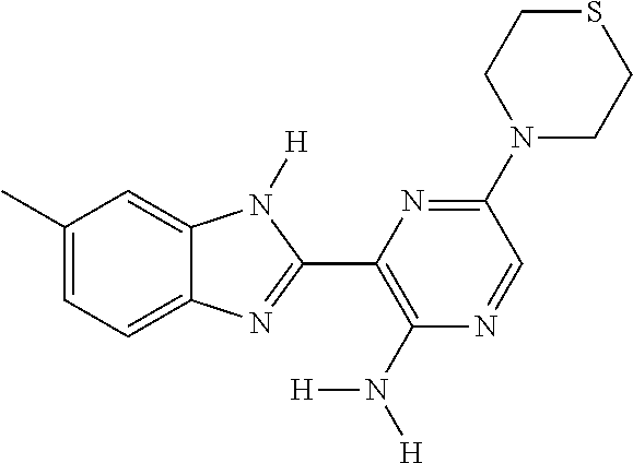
C1(C)=CC=C2C(=C1)N([H])C(C1=C(N([H])[H])N=CC(N3CCSCC3)=N1)=N2
